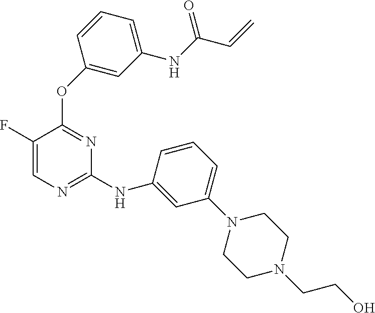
C1(OC2=CC(NC(C=C)=O)=CC=C2)=NC(NC2=CC(N3CCN(CCO)CC3)=CC=C2)=NC=C1F
